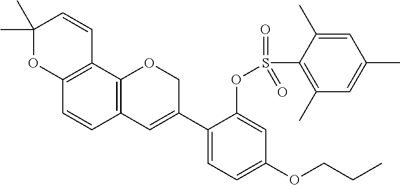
C1(C)(C)OC2=C(C=C1)C1=C(C=C2)C=C(C2=CC=C(OCCC)C=C2OS(C2=C(C)C=C(C)C=C2C)(=O)=O)CO1
